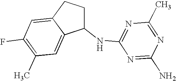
C1(NC2=NC(C)=NC(N)=N2)CCC2=CC(F)=C(C)C=C12
